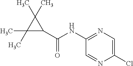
C1(C(=O)NC2=NC=C(Cl)N=C2)C(C)(C)C1(C)C
